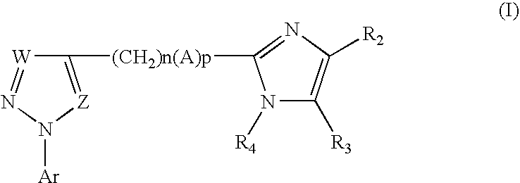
C1([(CH2)n(A)p]C2=NC([R2])=C([R3])N2[R4])=[Z]N([Ar])N=[W]1
